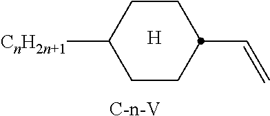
[H].C1([CnH2n+1])CCC(C=C)CC1.[C-n-V]
